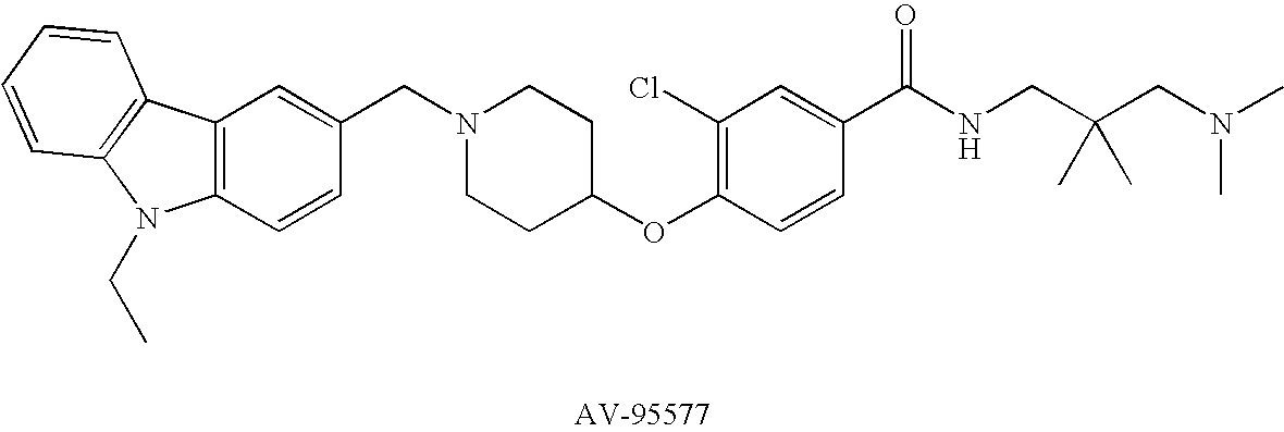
C12=C(C=CC(CN3CCC(OC4=C(Cl)C=C(C(NCC(CN(C)C)(C)C)=O)C=C4)CC3)=C1)N(CC)C1=C2C=CC=C1
